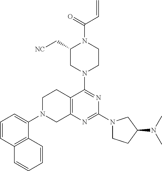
C1=CC2=C(C(N3CC4=C(CC3)C(N3CCN(C(=O)C=C)C(C[NC])C3)=NC(N3CCC(N(C)C)C3)=N4)=C1)C=CC=C2
